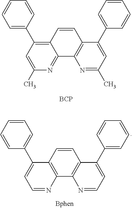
C1=C(C2=C3C(=NC(C)=C2)C2=C(C=C3)C(C3=CC=CC=C3)=CC(C)=N2)C=CC=C1.[BCP].C1=CC=CC=C1C1=CC=NC2=C1C=CC1=C2N=CC=C1C1=CC=CC=C1
